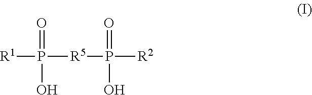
[R1]P(=O)([R5]P([R2])(=O)O)O
